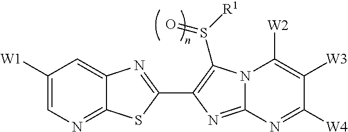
C12=NC=C([W1])C=C1N=C(C1=C(S([R1])=O)N3C(=N1)N=C([W4])C([W3])=C3[W2])S2
